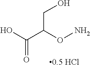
[0.5 HCl].OC(C(ON)CO)=O
